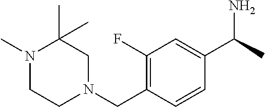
C1(F)=C(CN2CC(C)(C)N(C)CC2)C=CC(C(C)N)=C1
